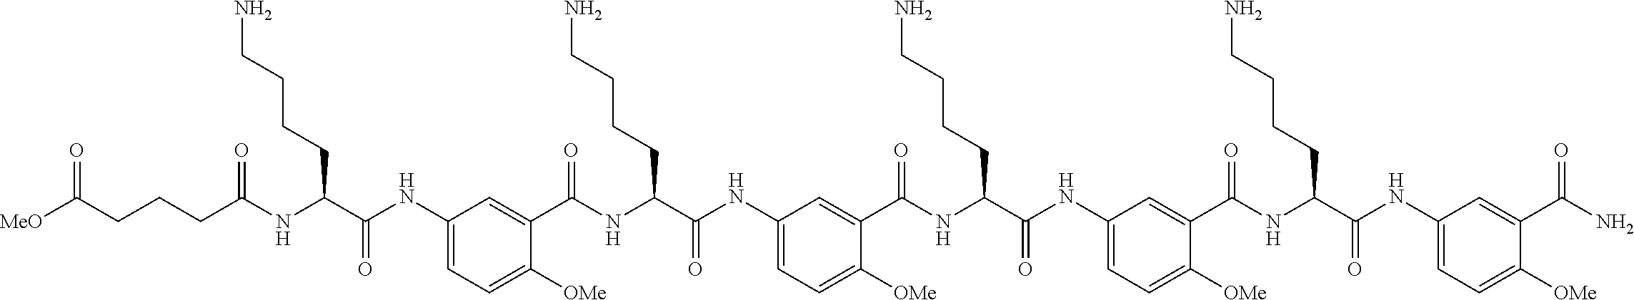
C1(NC(C(NC(CCCC([MeO])=O)=O)CCCCN)=O)=CC=C([OMe])C(C(NC(C(NC2=CC=C([OMe])C(C(NC(C(NC3=CC=C([OMe])C(C(NC(C(NC4=CC=C([OMe])C(C(N)=O)=C4)=O)CCCCN)=O)=C3)=O)CCCCN)=O)=C2)=O)CCCCN)=O)=C1
